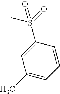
CS(=O)(=O)C1=CC(C)=CC=C1
